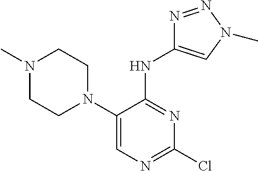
N1(C)CCN(C2=CN=C(Cl)N=C2NC2=CN(C)N=N2)CC1
